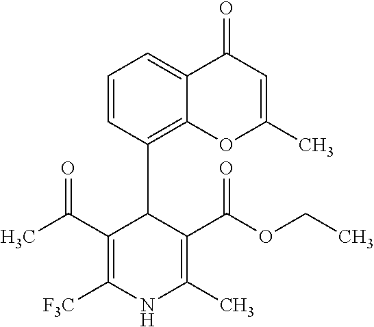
CC(C1=C([F3C])NC(C)=C(C(OCC)=O)C1C1=C2C(=CC=C1)C(=O)C=C(C)O2)=O
